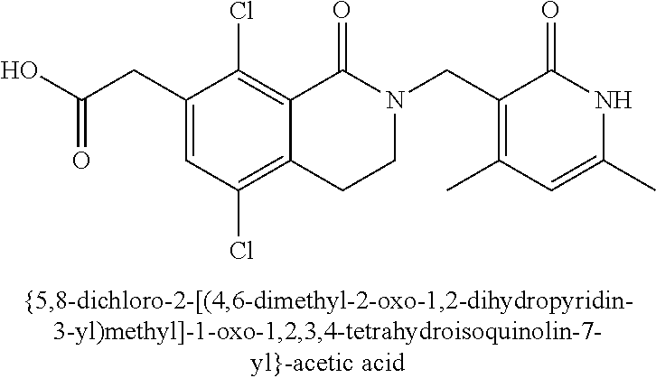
C1(CC(O)=O)=CC(Cl)=C2C(=C1Cl)C(=O)N(CC1=C(C)C=C(C)NC1=O)CC2
